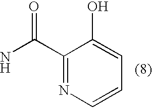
C1(C(N)=O)=NC=CC=C1O
